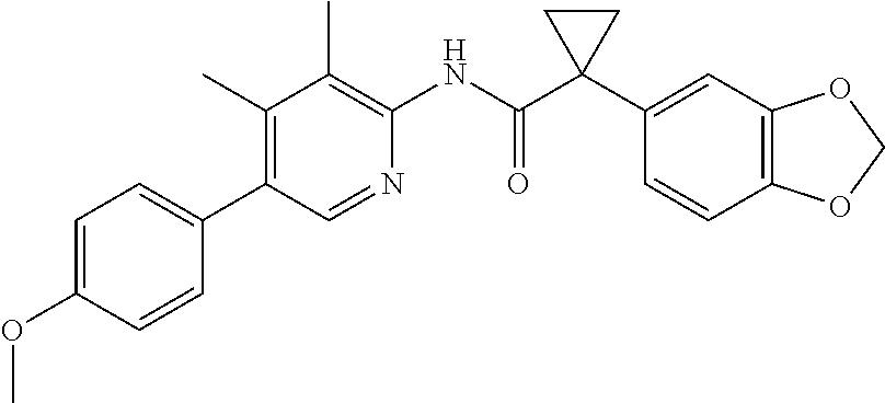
C1(C)=C(C2=CC=C(OC)C=C2)C=NC(NC(C2(C3=CC4=C(C=C3)OCO4)CC2)=O)=C1C
